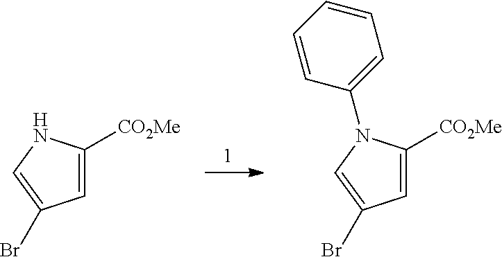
C1=C([CO2Me])NC=C1Br.C1=C([CO2Me])N(C2=CC=CC=C2)C=C1Br
